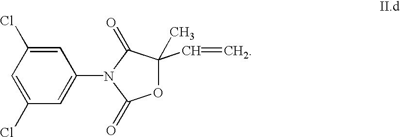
C1=C(Cl)C=C(Cl)C=C1N1C(=O)OC(C=C)(C)C1=O
